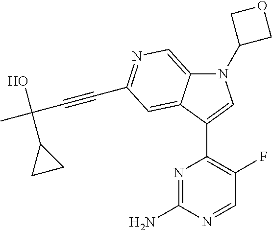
N1(C2COC2)C2=CN=C(C#CC(C)(O)C3CC3)C=C2C(C2=C(F)C=NC(N)=N2)=C1
